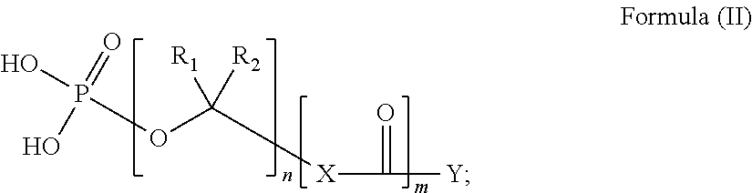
O(C([R1])([R2])[X]C(=O)[Y])P(O)(=O)O
